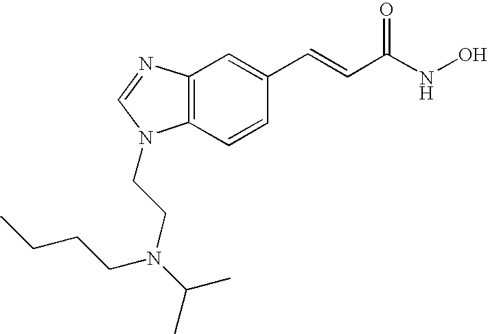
C12=C(C=CC(C=CC(=O)NO)=C1)N(CCN(C(C)C)CCCC)C=N2
